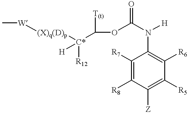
C[W][(X)q(D)p][C*](C([T(t)])OC(N([H])C1=C([R6])C([R5])=C([Z])C([R8])=C1[R7])=O)([R12])[H]
